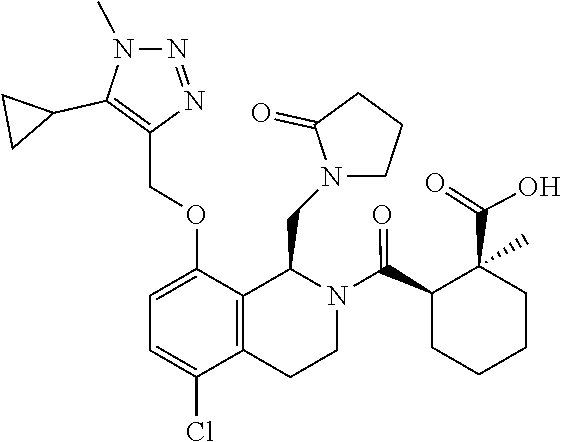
C1CN(CC2C3=C(CCN2C(C2CCCCC2(C(=O)O)C)=O)C(Cl)=CC=C3OCC2=C(C3CC3)N(C)N=N2)C(=O)C1
